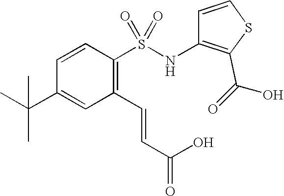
C1=CC(S(NC2=C(C(=O)O)SC=C2)(=O)=O)=C(C=CC(O)=O)C=C1C(C)(C)C
